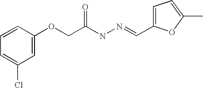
C1=C(Cl)C=C(OCC(NN=CC2=CC=C(C)O2)=O)C=C1
